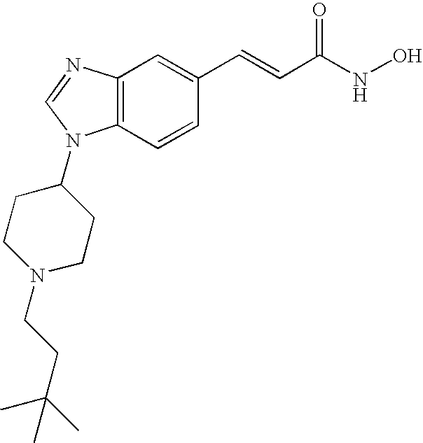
C12=C(C=CC(C=CC(NO)=O)=C1)N(C1CCN(CCC(C)(C)C)CC1)C=N2
